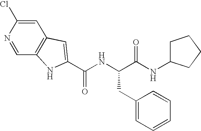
C1=C(Cl)N=CC2=C1C=C(C(NC(C(NC1CCCC1)=O)CC1=CC=CC=C1)=O)N2
